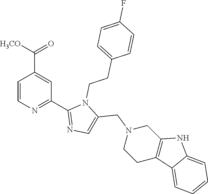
C1=CN=C(C2=NC=C(CN3CCC4=C(C3)NC3=CC=CC=C43)N2CCC2=CC=C(F)C=C2)C=C1C([H3CO])=O
